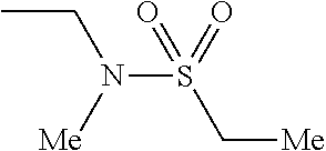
CCN(S(=O)(C[Me])=O)[Me]
